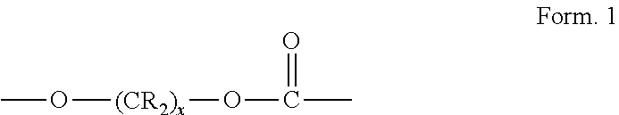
CO[(CR2)x]OC(C)=O
